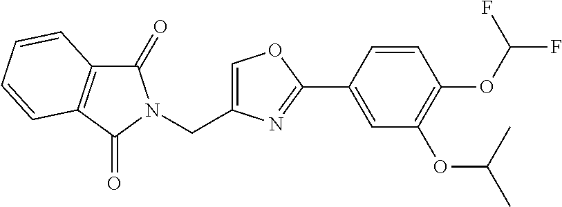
C1=C(CN2C(=O)C3=C(C2=O)C=CC=C3)N=C(C2=CC(OC(C)C)=C(OC(F)F)C=C2)O1
